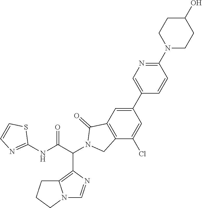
N12C=NC(C(C(NC3=NC=CS3)=O)N3CC4=C(C3=O)C=C(C3=CN=C(N5CCC(O)CC5)C=C3)C=C4Cl)=C1CCC2
